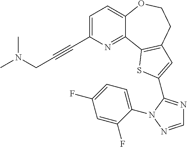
C1(C#CCN(C)C)=CC=C2C(=N1)C1=C(CCO2)C=C(C2=NC=NN2C2=CC=C(F)C=C2F)S1
